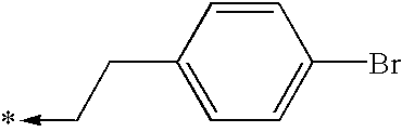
C1=CC(CC->*)=CC=C1Br
